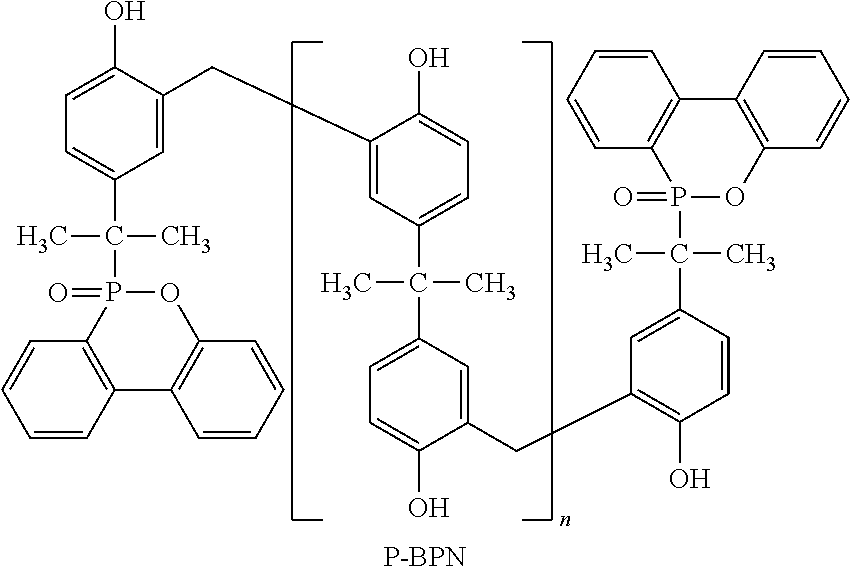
C1=C(O)C(CC2=CC(C(C3=CC=C(O)C(CC4=C(O)C=CC(C(C)(C)P5(=O)OC6=C(C7=C5C=CC=C7)C=CC=C6)=C4)=C3)(C)C)=CC=C2O)=CC(C(P2(=O)OC3=C(C4=C2C=CC=C4)C=CC=C3)(C)C)=C1.[P-BPN]
